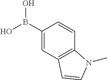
C1(B(O)O)=CC2=C(C=C1)N(C)C=C2
